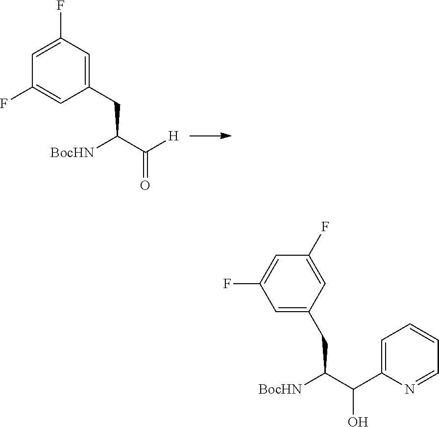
C1(CC([BocHN])C(=O)[H])=CC(F)=CC(F)=C1.C(C([BocHN])C(O)C1=CC=CC=N1)C1=CC(F)=CC(F)=C1
